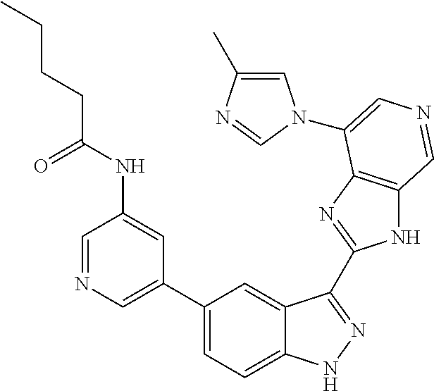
C1(C2=CN=CC(NC(CCCC)=O)=C2)=CC=C2C(=C1)C(C1=NC3=C(N1)C=NC=C3N1C=C(C)N=C1)=NN2
